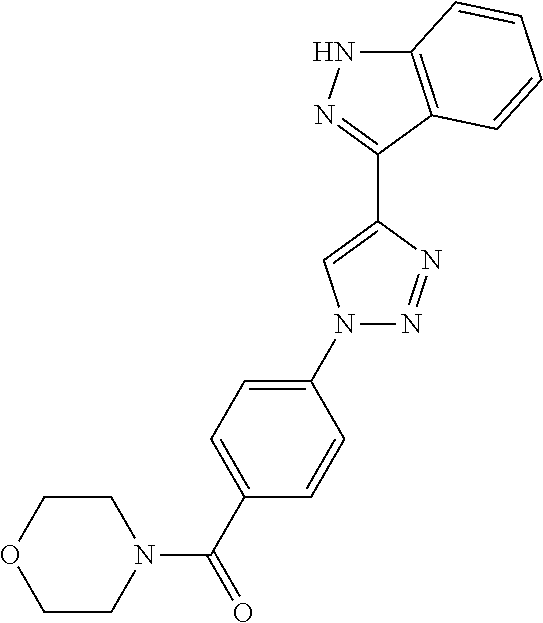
C12=C(C(C3=CN(C4=CC=C(C(=O)N5CCOCC5)C=C4)N=N3)=NN1)C=CC=C2
